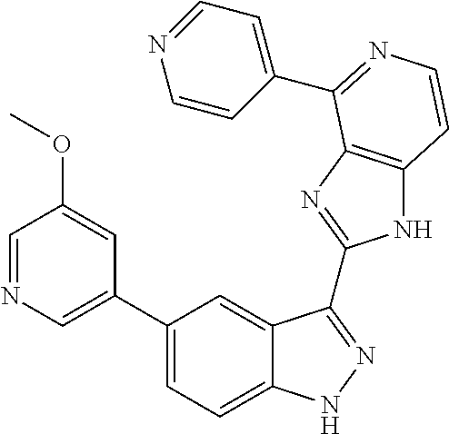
C1(C2=CN=CC(OC)=C2)=CC=C2C(=C1)C(C1=NC3=C(N1)C=CN=C3C1=CC=NC=C1)=NN2
